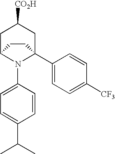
C1C([CO2H])CC2(C3=CC=C([CF3])C=C3)N(C3=CC=C(C(C)C)C=C3)C1CC2
